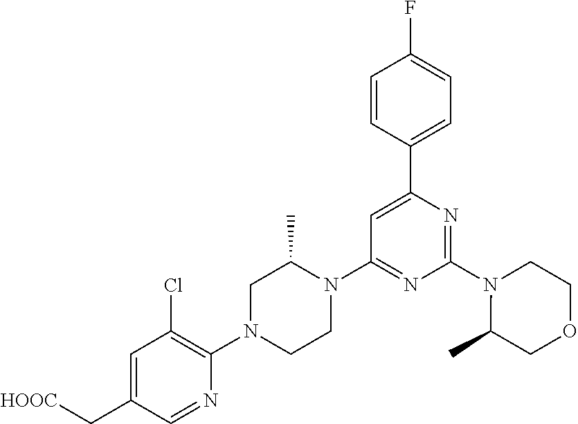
C1=C(C[HOOC])C=NC(N2CCN(C3=NC(N4C(C)COCC4)=NC(C4=CC=C(F)C=C4)=C3)C(C)C2)=C1Cl
